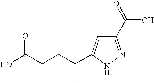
C1(C(=O)O)=NNC(C(CCC(O)=O)C)=C1
